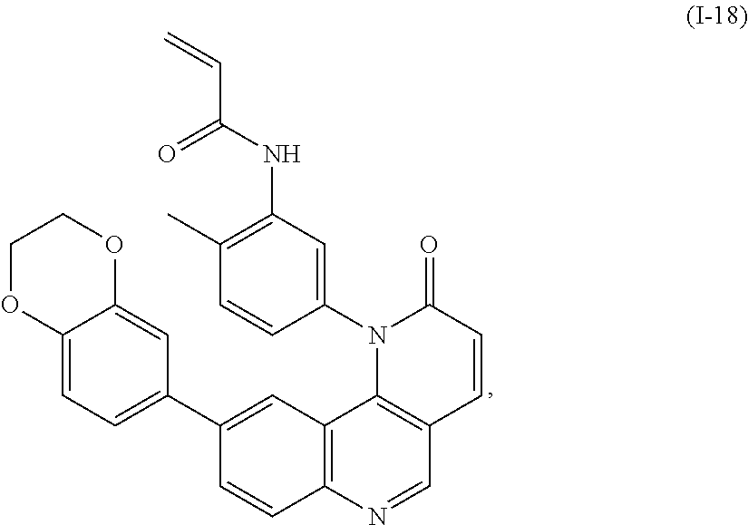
C1(C2=CC=C3C(=C2)OCCO3)=CC2=C(C=C1)N=CC1=C2N(C2=CC(NC(=O)C=C)=C(C)C=C2)C(=O)C=C1
